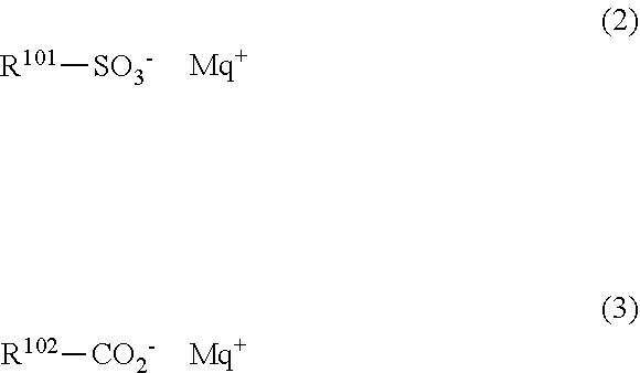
[R101][SO3-].[R102][CO2-]
